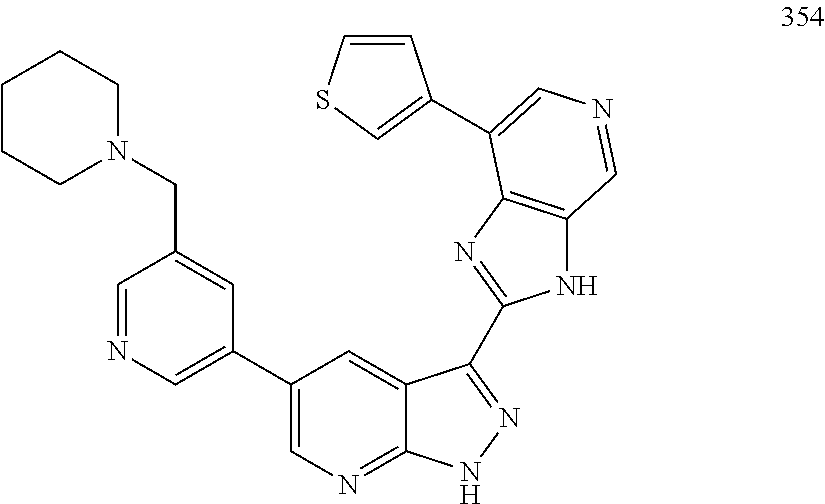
C1(C2=CN=CC(CN3CCCCC3)=C2)=CN=C2C(=C1)C(C1=NC3=C(N1)C=NC=C3C1=CSC=C1)=NN2
